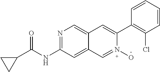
N1=C(NC(C2CC2)=O)C=C2C(=C1)C=C(C1=C(Cl)C=CC=C1)N(O)=C2
